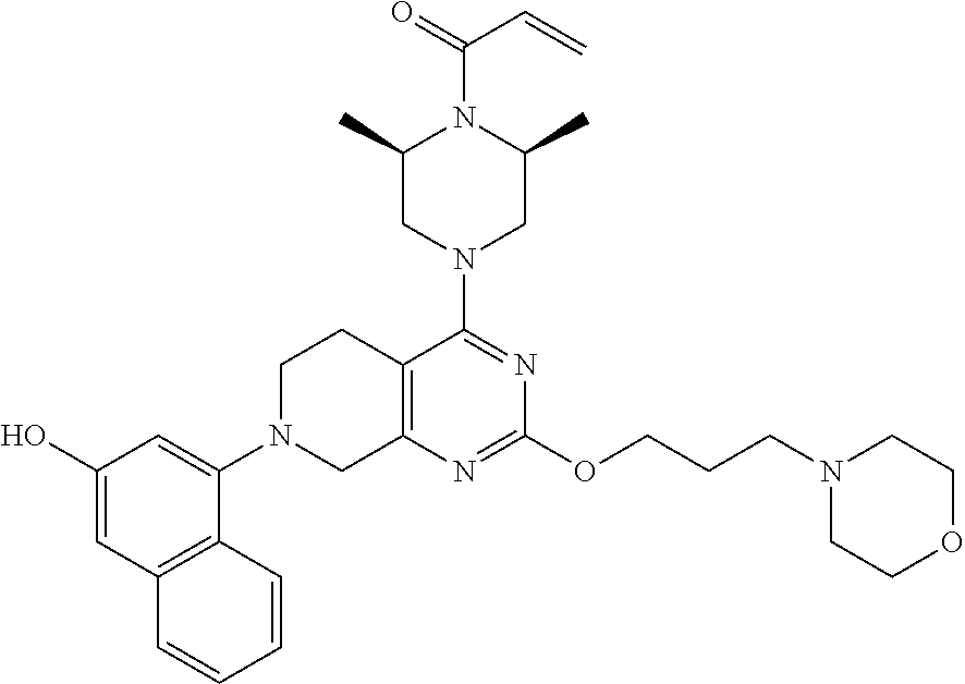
C12=C(N=C(OCCCN3CCOCC3)N=C1N1CC(C)N(C(C=C)=O)C(C)C1)CN(C1=CC(O)=CC3=C1C=CC=C3)CC2
